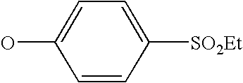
OC1=CC=C([SO2Et])C=C1
